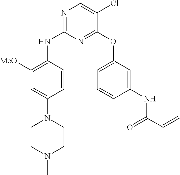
N1=C(NC2=C([MeO])C=C(N3CCN(C)CC3)C=C2)N=C(OC2=CC=CC(NC(C=C)=O)=C2)C(Cl)=C1
